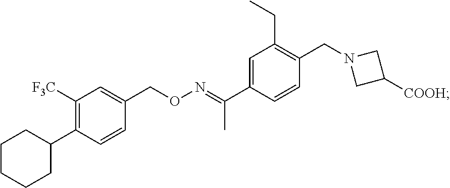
C1([F3C])=C(C2CCCCC2)C=CC(CON=C(C2=CC(CC)=C(CN3CC([COOH])C3)C=C2)C)=C1
